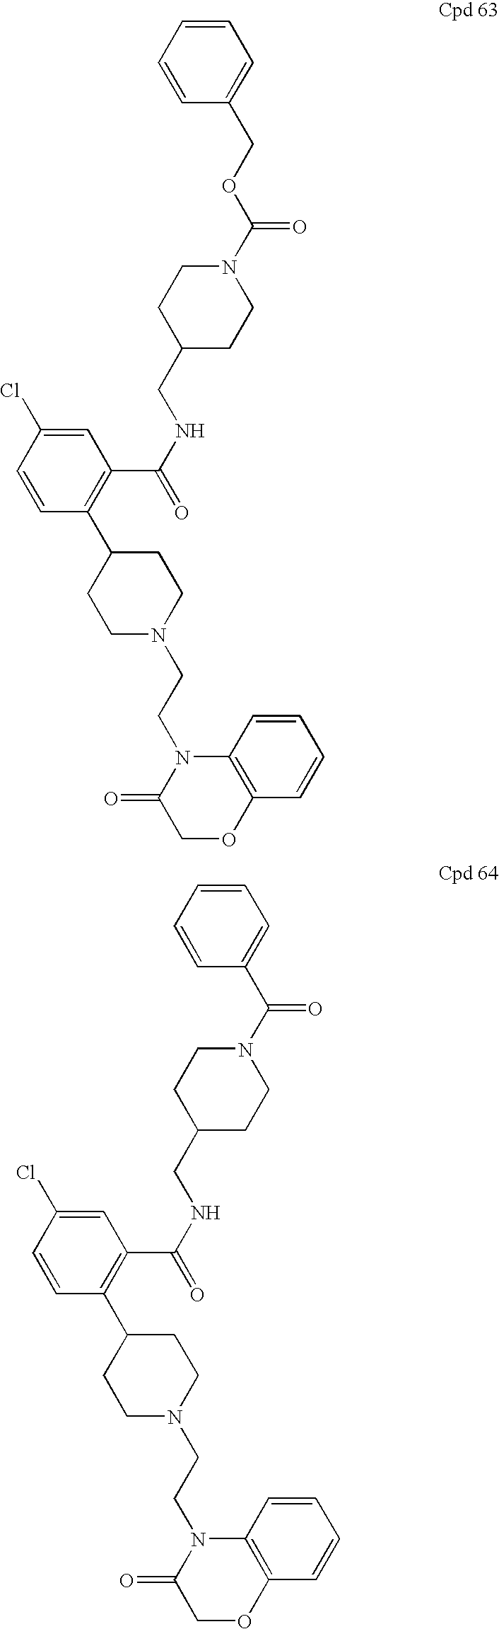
C1CC(CNC(C2=C(C3CCN(CCN4C(=O)COC5=C4C=CC=C5)CC3)C=CC(Cl)=C2)=O)CCN1C(OCC1=CC=CC=C1)=O.C1C(CNC(C2=C(C3CCN(CCN4C(=O)COC5=C4C=CC=C5)CC3)C=CC(Cl)=C2)=O)CCN(C(C2=CC=CC=C2)=O)C1
